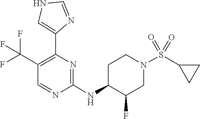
N1=CC(C(F)(F)F)=C(C2=CNC=N2)N=C1NC1C(F)CN(S(=O)(=O)C2CC2)CC1
